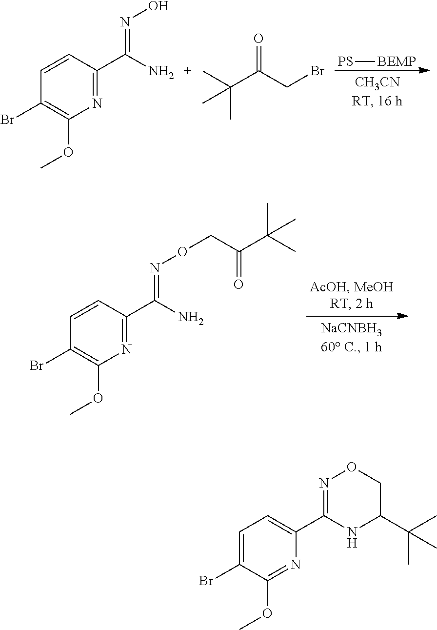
N1=C(C(N)=NOCC(C(C)(C)C)=O)C=CC(Br)=C1OC.[PS][BEMP].C(Br)C(C(C)(C)C)=O.N1=C(C(N)=NO)C=CC(Br)=C1OC.N1=C(OC)C(Br)=CC=C1C1=NOCC(C(C)(C)C)N1
